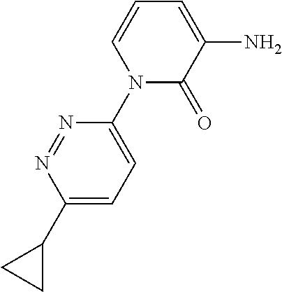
C1(N2C(=O)C(N)=CC=C2)=CC=C(C2CC2)N=N1
